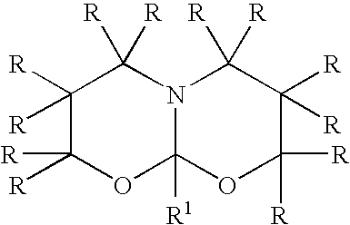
C1([R])([R])C([R])([R])OC2([R1])N(C1([R])[R])C([R])([R])C([R])([R])C([R])([R])O2
